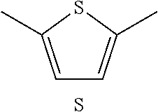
C1=C(C)SC(C)=C1.S
